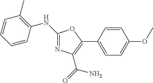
N1=C(NC2=C(C)C=CC=C2)OC(C2=CC=C(OC)C=C2)=C1C(N)=O
